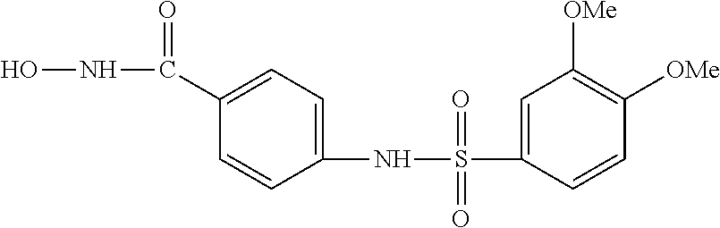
ONC(C1=CC=C(NS(C2=CC([OMe])=C([OMe])C=C2)(=O)=O)C=C1)=O
